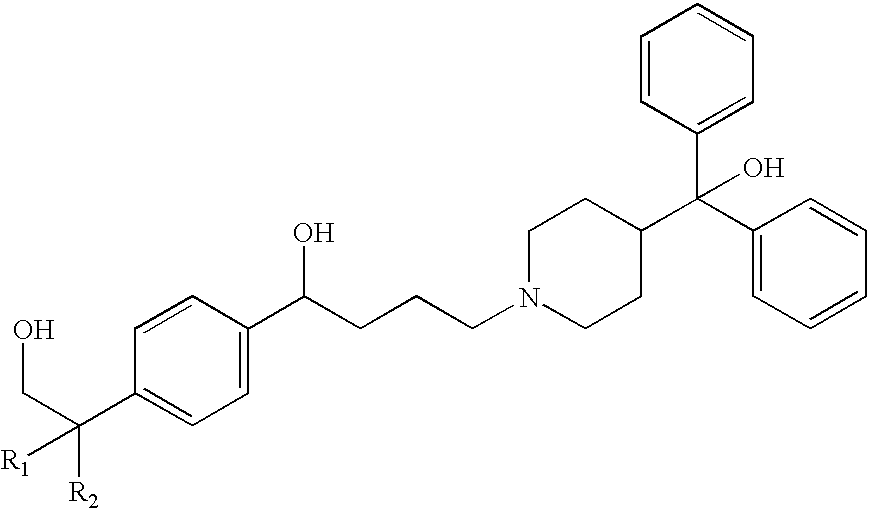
C1=CC(C(CO)([R2])[R1])=CC=C1C(CCCN1CCC(C(C2=CC=CC=C2)(C2=CC=CC=C2)O)CC1)O
